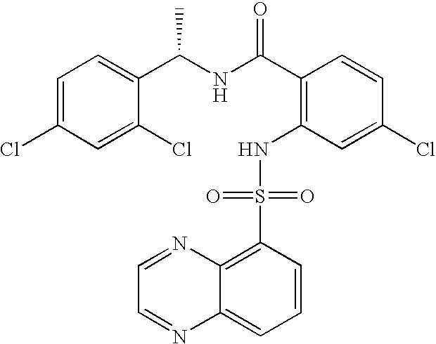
C1=C(Cl)C=C(Cl)C(C(NC(C2=C(NS(C3=C4C(=CC=C3)N=CC=N4)(=O)=O)C=C(Cl)C=C2)=O)C)=C1
